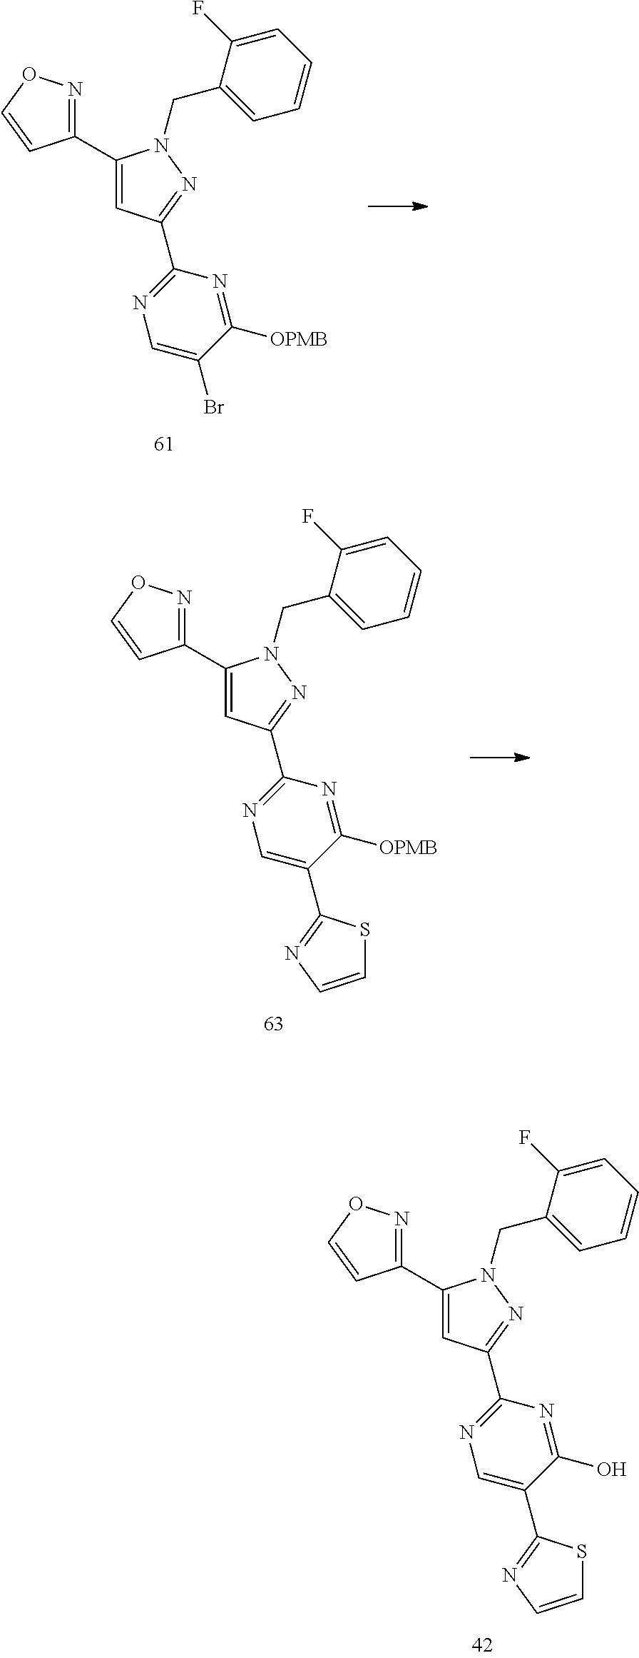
C1=CC=C(F)C(CN2C(C3=NOC=C3)=CC(C3=NC=C(Br)C([OPMB])=N3)=N2)=C1.C1=CC=C(F)C(CN2C(C3=NOC=C3)=CC(C3=NC=C(C4=NC=CS4)C(O)=N3)=N2)=C1.C1=CC=C(F)C(CN2C(C3=NOC=C3)=CC(C3=NC=C(C4=NC=CS4)C([OPMB])=N3)=N2)=C1
